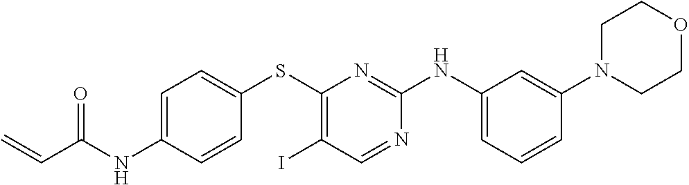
C1=C(NC(C=C)=O)C=CC(SC2=C(I)C=NC(NC3=CC=CC(N4CCOCC4)=C3)=N2)=C1
